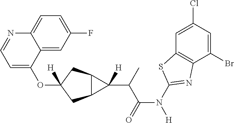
O(C1([H])CC2C(C1)C2(C(C(N([H])C1=NC2=C(C=C(Cl)C=C2Br)S1)=O)C)[H])C1=CC=NC2=CC=C(F)C=C12
